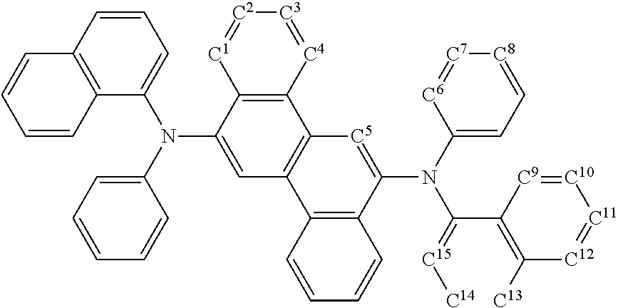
C1=CC2=C(C(N(C3=CC=CC=C3)C3=CC4=C(C5=C3[C1]=[C2][C3]=[C4]5)[C5]=C(N(C(C3=C([C13])[C12]=[C11][C10]=[C9]3)=[C15][C14])C3=CC=[C8][C7]=[C6]3)C3=C4C=CC=C3)=C1)C=CC=C2
